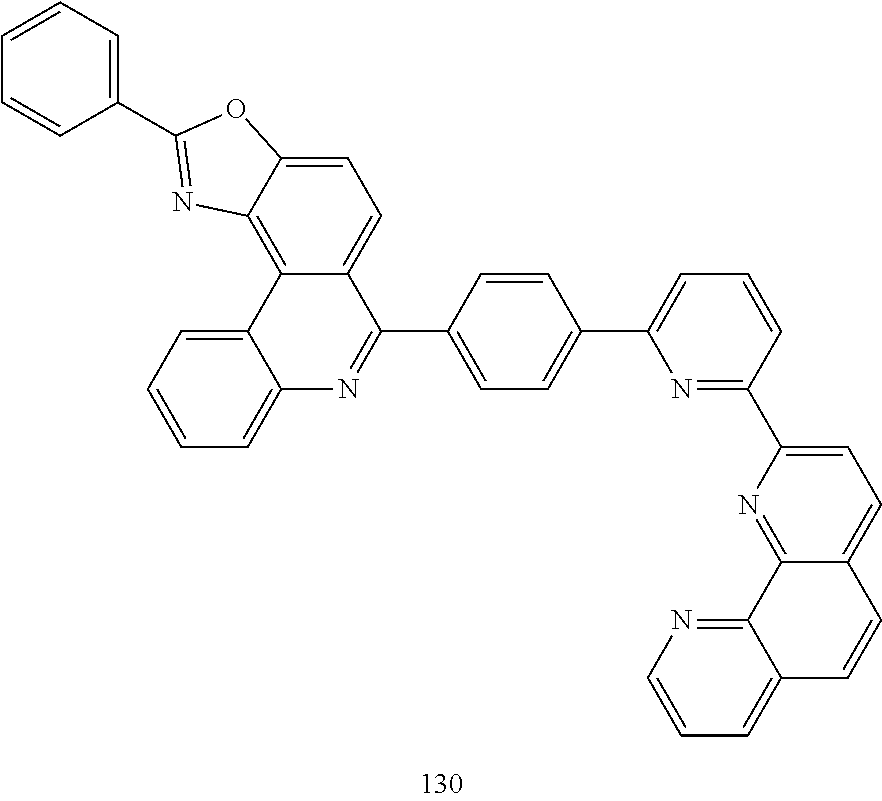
C1(C2=NC3=C4C(=CC=C3O2)C(C2=CC=C(C3=CC=CC(C5=CC=C6C(=N5)C5=NC=CC=C5C=C6)=N3)C=C2)=NC2=CC=CC=C42)=CC=CC=C1
